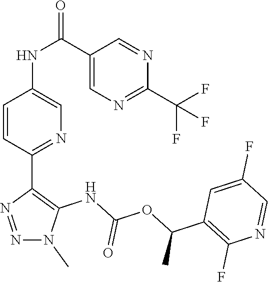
N1(C)N=NC(C2=NC=C(NC(C3=CN=C(C(F)(F)F)N=C3)=O)C=C2)=C1NC(OC(C1=C(F)N=CC(F)=C1)C)=O
